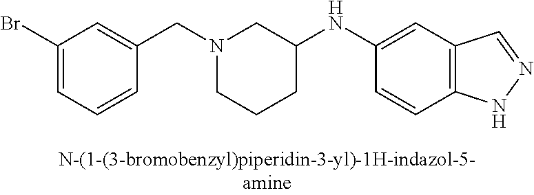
N1(CC2=CC(Br)=CC=C2)CCCC(NC2=CC3=C(C=C2)NN=C3)C1
